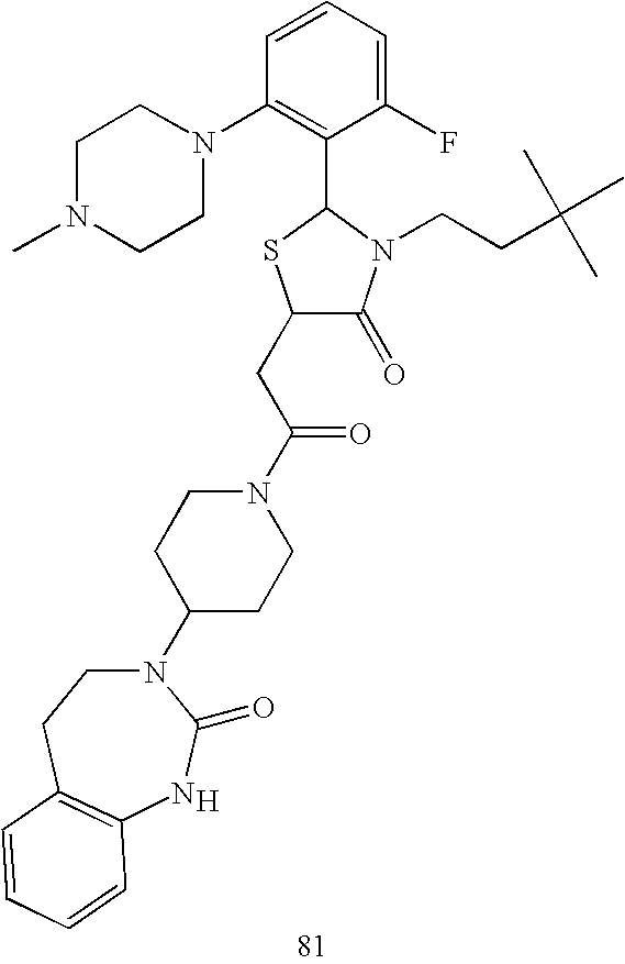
C1(CC(N2CCC(N3CCC4=C(NC3=O)C=CC=C4)CC2)=O)C(=O)N(CCC(C)(C)C)C(C2=C(N3CCN(C)CC3)C=CC=C2F)S1.[H]
